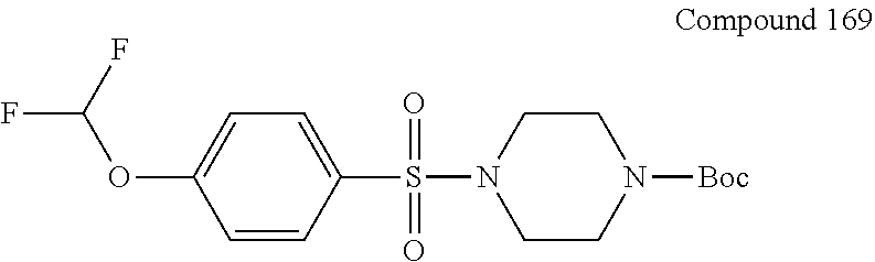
C1CN(S(=O)(C2=CC=C(OC(F)F)C=C2)=O)CCN1[Boc]
